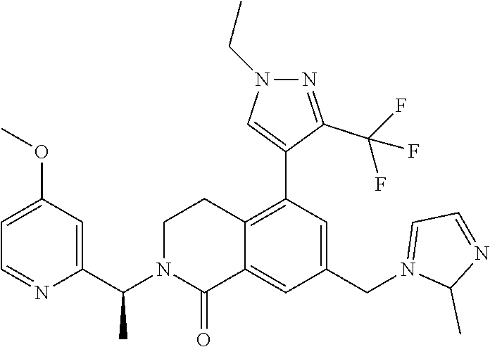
C1=C(OC)C=C(C(N2C(=O)C3=CC(CN4=CC=NC4C)=CC(C4=CN(CC)N=C4C(F)(F)F)=C3CC2)C)N=C1
